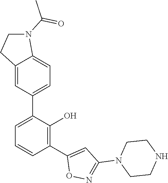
C1(C2=CC=CC(C3=CC(N4CCNCC4)=NO3)=C2O)=CC=C2C(=C1)CCN2C(C)=O
